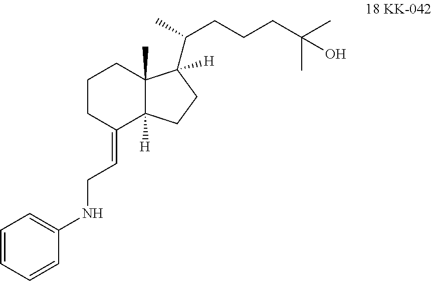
N(CC=C1C2([H])C(C)(CCC1)C(C(C)CCCC(C)(C)O)([H])CC2)C1=CC=CC=C1
